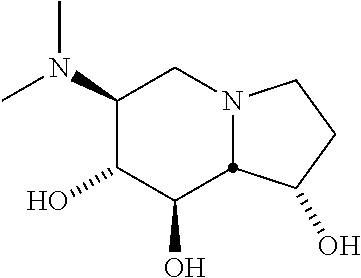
C1(N(C)C)C(O)C(O)C2N(C1)CCC2O
